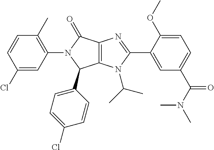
C12=C(N(C(C)C)C(C3=CC(C(N(C)C)=O)=CC=C3OC)=N1)C(C1=CC=C(Cl)C=C1)N(C1=C(C)C=CC(Cl)=C1)C2=O
